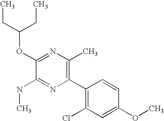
CCC(OC1=NC(C)=C(C2=C(Cl)C=C(OC)C=C2)N=C1NC)CC
